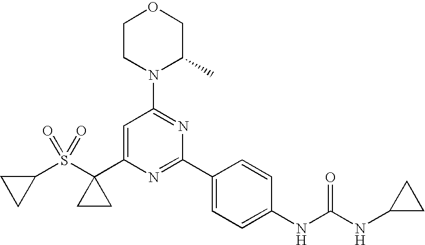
C1(S(C2(C3=CC(N4C(C)COCC4)=NC(C4=CC=C(NC(NC5CC5)=O)C=C4)=N3)CC2)(=O)=O)CC1
